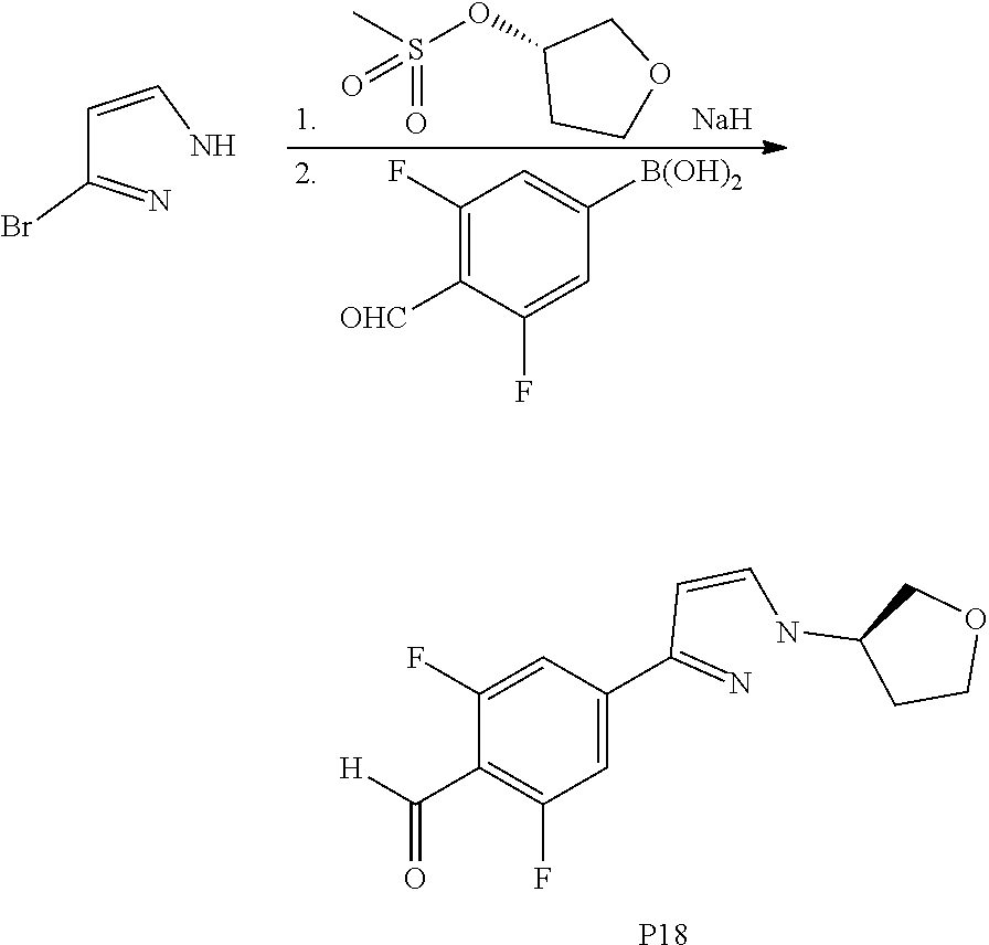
C1=C(C(=N)C=CNC2CCOC2)C=C(F)C(C([H])=O)=C1F.[P18].CS(OC1CCOC1)(=O)=O.[Na].C1(F)=C([OHC])C(F)=CC([B(OH)2])=C1.C(C(=N)Br)=CN
